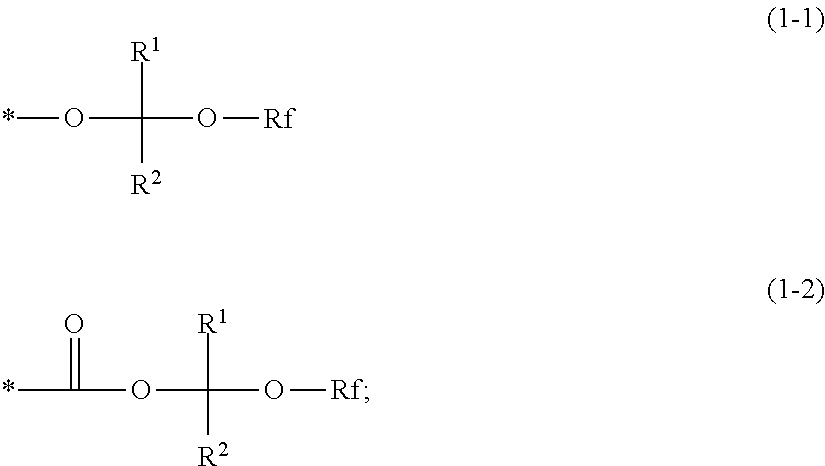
[R1]C(O*)(O[Rf])[R2].[R1]C(OC(*)=O)(O[Rf])[R2]
